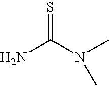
NC(N(C)C)=S
